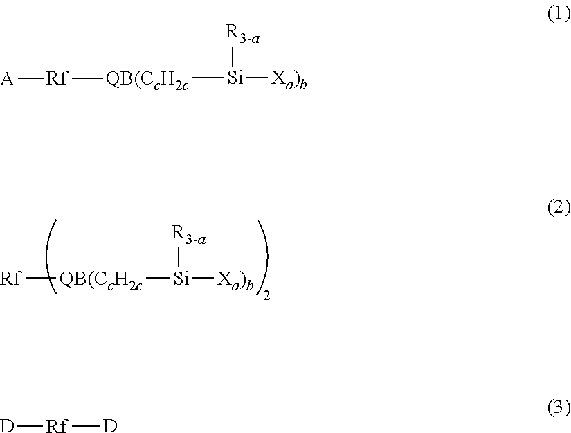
[Rf][QB(CcH2c][Si]([R3-a])[Xa)b].[Si]([Xa)b])([R3-a])[QB(CcH2c][Rf][A].[D][Rf][D]
